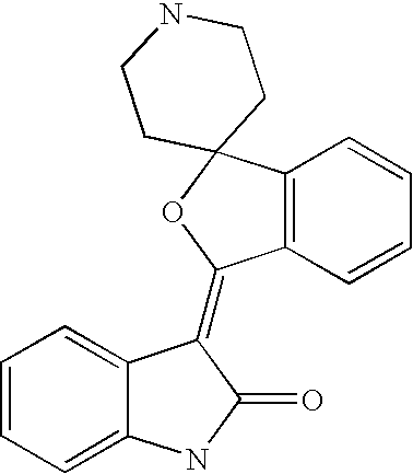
C1=CC=C2C(=C1)C(=C1C3=C(C4(O1)CCNCC4)C=CC=C3)C(=O)N2
